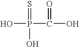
OP(C(=O)O)(O)=S
